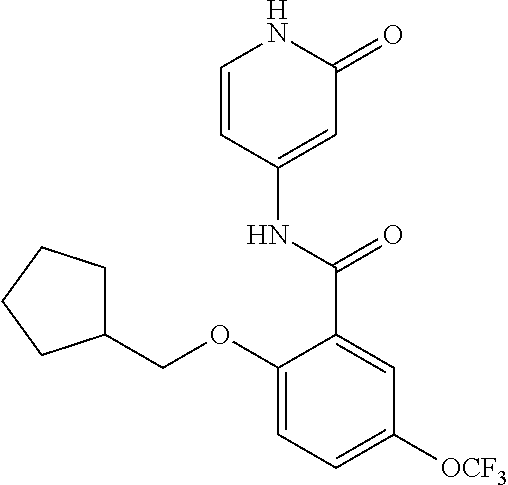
C1=CC(NC(C2=CC([OCF3])=CC=C2OCC2CCCC2)=O)=CC(=O)N1
